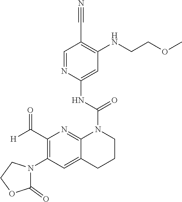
C1(C([H])=O)=C(N2C(=O)OCC2)C=C2C(=N1)N(C(NC1=CC(NCCOC)=C(C#N)C=N1)=O)CCC2
